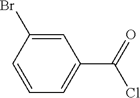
C1=C(Br)C=CC=C1C(=O)Cl
